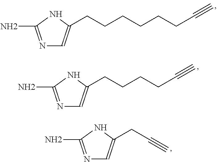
N1=C(N)NC(CCCCCCC#C)=C1.N1=C(N)NC(CCCCC#C)=C1.N1=C(N)NC(CC#C)=C1
